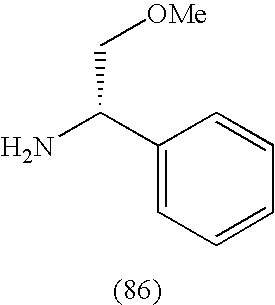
C1(C(N)C[OMe])=CC=CC=C1
